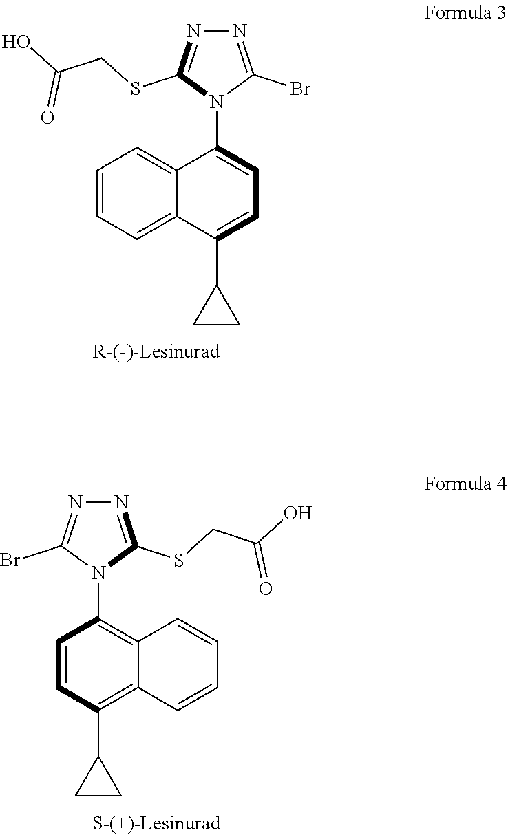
C1=C(C2CC2)C2=CC=CC=C2C(N2C(SCC(O)=O)=NN=C2Br)=C1.C1=CC(N2C(SCC(O)=O)=NN=C2Br)=C2C(=C1C1CC1)C=CC=C2
